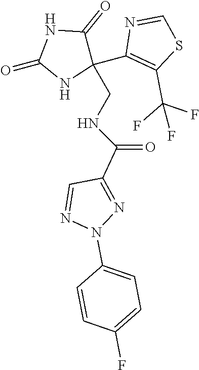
C1=CC(F)=CC=C1N1N=C(C(NCC2(C3=C(C(F)(F)F)SC=N3)C(=O)NC(=O)N2)=O)C=N1
